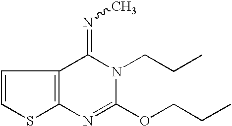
C1=CSC2=C1C(=NC)N(CCC)C(OCCC)=N2
